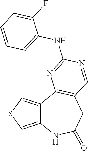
C12=CSC=C1C1=C(CC(=O)N2)C=NC(NC2=CC=CC=C2F)=N1
